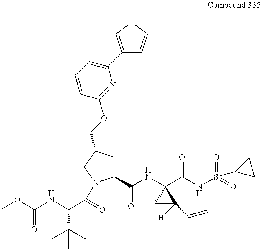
C1(C(NC2(C(NS(=O)(=O)C3CC3)=O)CC2([H])C=C)=O)CC(COC2=NC(C3=COC=C3)=CC=C2)CN1C(C(NC(OC)=O)C(C)(C)C)=O
